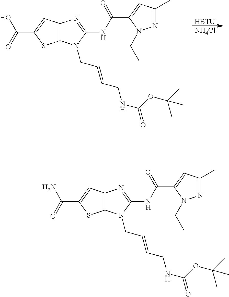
[HBTU].[NH4Cl].C12=C(N(CC=CCNC(=O)OC(C)(C)C)C(NC(=O)C3=CC(C)=NN3CC)=N1)SC(C(=O)O)=C2.C12=C(N(CC=CCNC(=O)OC(C)(C)C)C(NC(=O)C3=CC(C)=NN3CC)=N1)SC(C(=O)N)=C2
